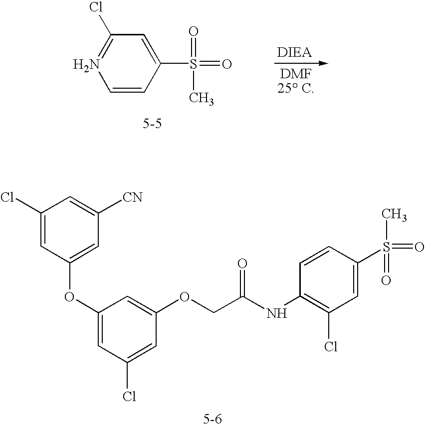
C1(Cl)=CC(OC2=CC(Cl)=CC(OCC(=O)NC3=C(Cl)C=C(S(C)(=O)=O)C=C3)=C2)=CC([CN])=C1.C1=CC(S(=O)(=O)C)=CC(Cl)=N1
